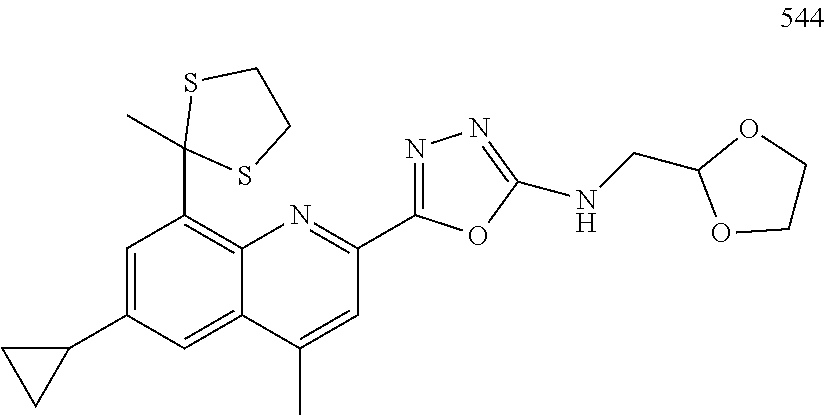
C12=C(C3(C)SCCS3)C=C(C3CC3)C=C1C(C)=CC(C1=NN=C(NCC3OCCO3)O1)=N2
